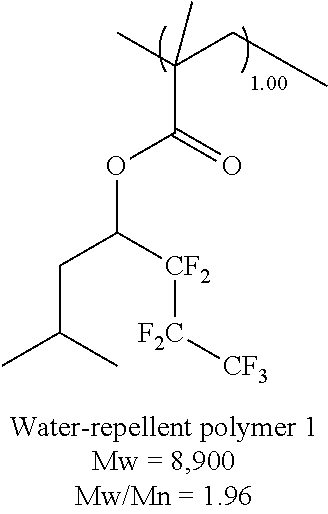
CC(CC)(C)C(OC([CF2][F2C][CF3])CC(C)C)=O
